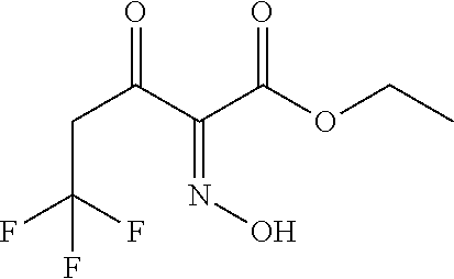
C(C(C(OCC)=O)=NO)(CC(F)(F)F)=O
